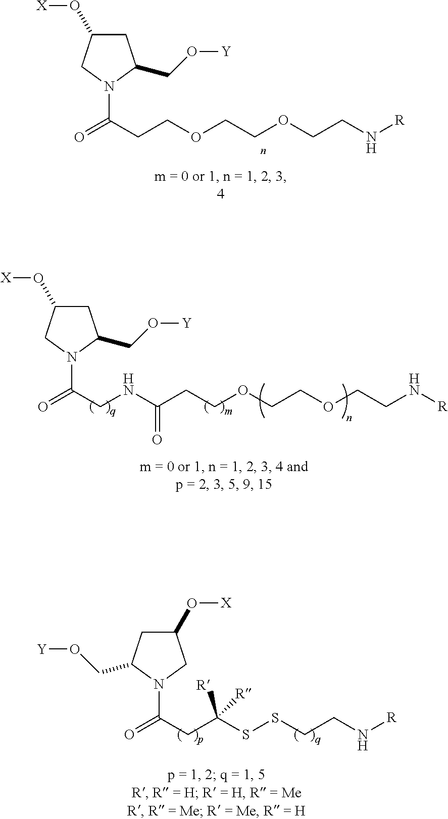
C1(O[X])CC(CO[Y])N(C(CNC(CCOCCOCCN[R])=O)=O)C1.C1(O[X])CC(CO[Y])N(C(CC(SSCCN[R])([R])[R])=O)C1.C1(O[X])CC(CO[Y])N(C(CCOCCOCCN[R])=O)C1
